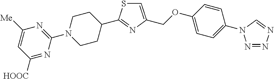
C1=C([Me])N=C(N2CCC(C3=NC(COC4=CC=C(N5N=NN=C5)C=C4)=CS3)CC2)N=C1[HOOC]
